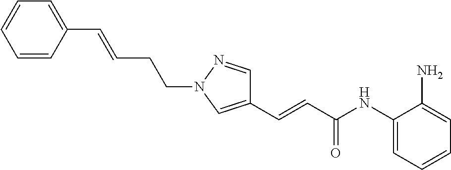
C(=CC(NC1=CC=CC=C1N)=O)C1=CN(CCC=CC2=CC=CC=C2)N=C1
